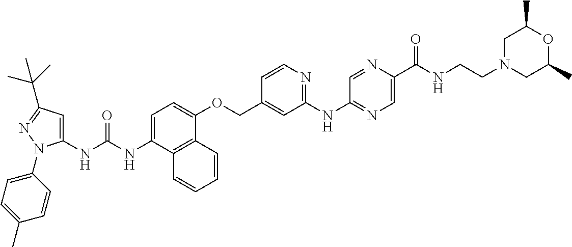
N(C1=CC=C(OCC2=CC(NC3=NC=C(C(NCCN4CC(C)OC(C)C4)=O)N=C3)=NC=C2)C2=C1C=CC=C2)C(=O)NC1=CC(C(C)(C)C)=NN1C1=CC=C(C)C=C1
